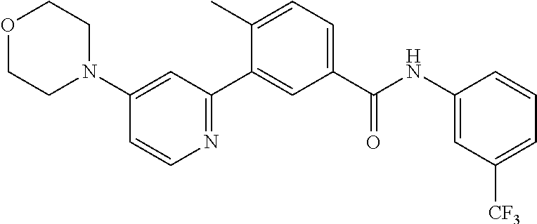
O1CCN(C2=CC(C3=CC(C(NC4=CC([CF3])=CC=C4)=O)=CC=C3C)=NC=C2)CC1
